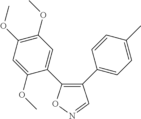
C1(C2=CC=C(C)C=C2)=C(C2=CC(OC)=C(OC)C=C2OC)ON=C1
